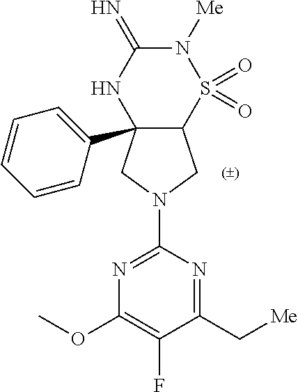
C12(C3=CC=CC=C3)C(S(=O)(=O)N([Me])C(=N)N1)CN(C1=NC(OC)=C(F)C(C[Me])=N1)C2
